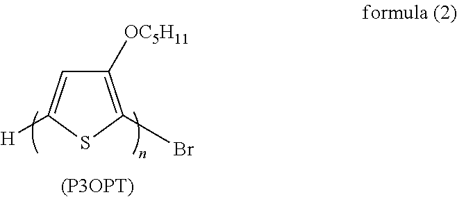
C1([OC5H11])=C(Br)SC([H])=C1.[(P3OPT)]
